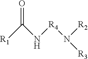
C([R1])(N[R4]N([R3])[R2])=O
